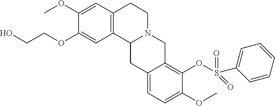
C1(OCCO)=CC2=C(C=C1OC)CCN1C2CC2=CC=C(OC)C(OS(C3=CC=CC=C3)(=O)=O)=C2C1
